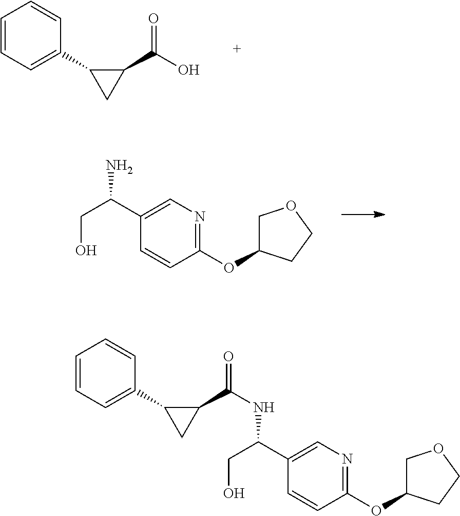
C1(OC2COCC2)=NC=C(C(CO)N)C=C1.C1=CC=C(C2C(C(O)=O)C2)C=C1.C1(OC2COCC2)=NC=C(C(CO)NC(C2C(C3=CC=CC=C3)C2)=O)C=C1
